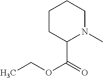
C1CC(C(OCC)=O)N(C)CC1
